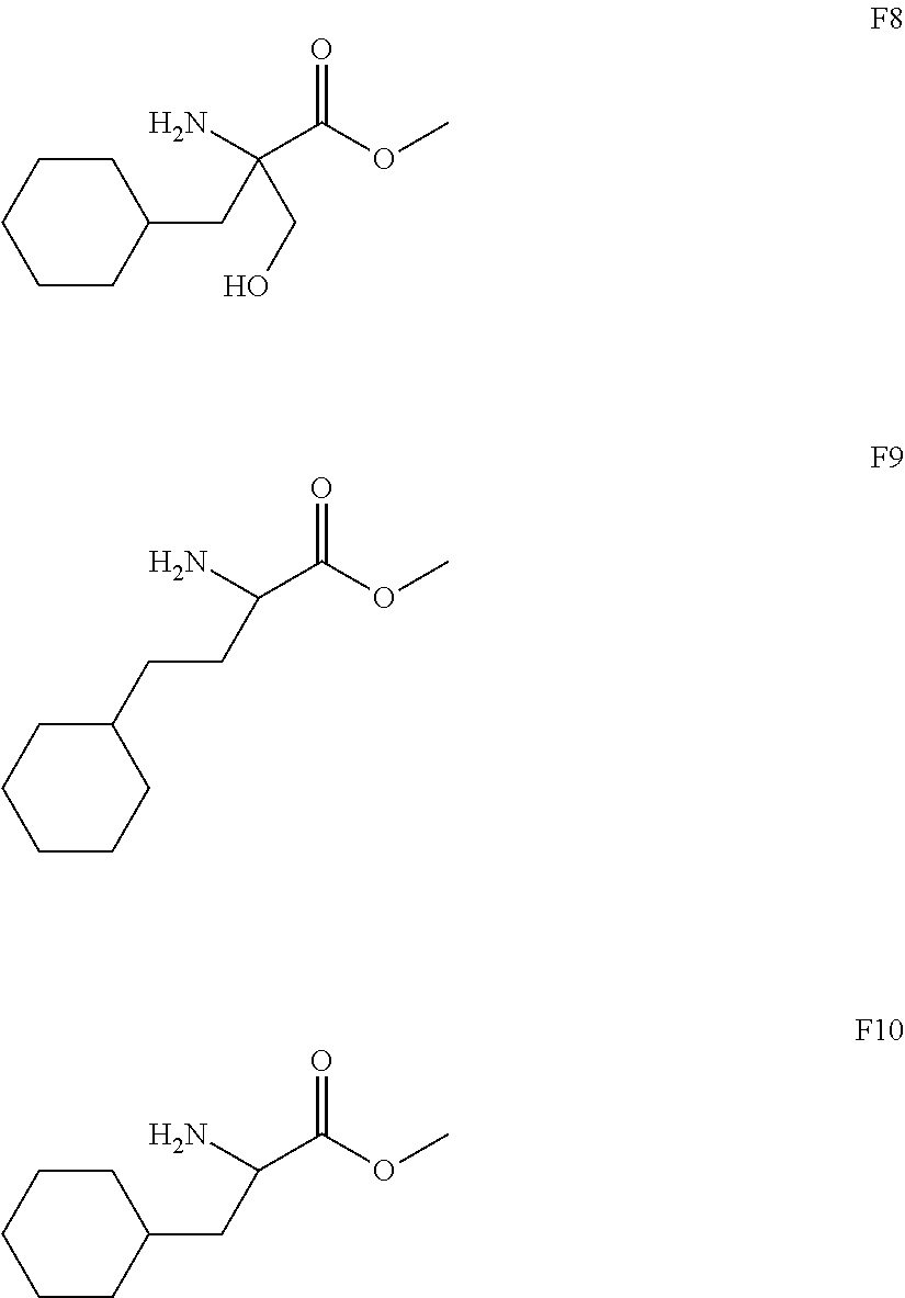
C1(CC(CO)(N)C(OC)=O)CCCCC1.C(CC(N)C(OC)=O)C1CCCCC1.C1(CC(N)C(OC)=O)CCCCC1
